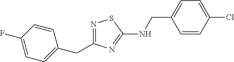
N1=C(CC2=CC=C(F)C=C2)N=C(NCC2=CC=C(Cl)C=C2)S1
